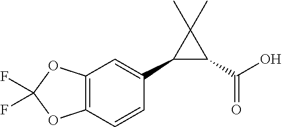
C12=C(C=CC(C3C(C(O)=O)C3(C)C)=C1)OC(F)(F)O2
